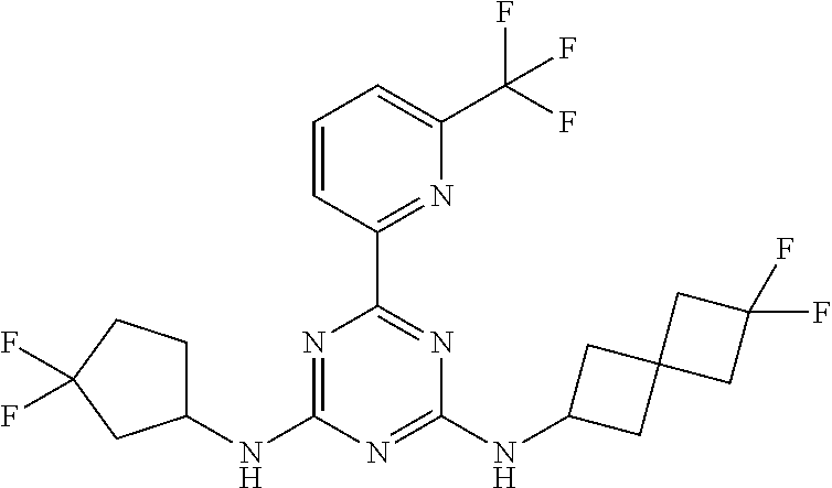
C1(NC2=NC(C3=NC(C(F)(F)F)=CC=C3)=NC(NC3CC4(C3)CC(F)(F)C4)=N2)CCC(F)(F)C1
